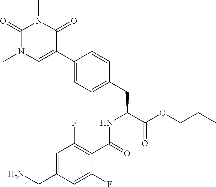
C1=C(CN)C=C(F)C(C(=O)NC(C(OCCC)=O)CC2=CC=C(C3=C(C)N(C)C(=O)N(C)C3=O)C=C2)=C1F
